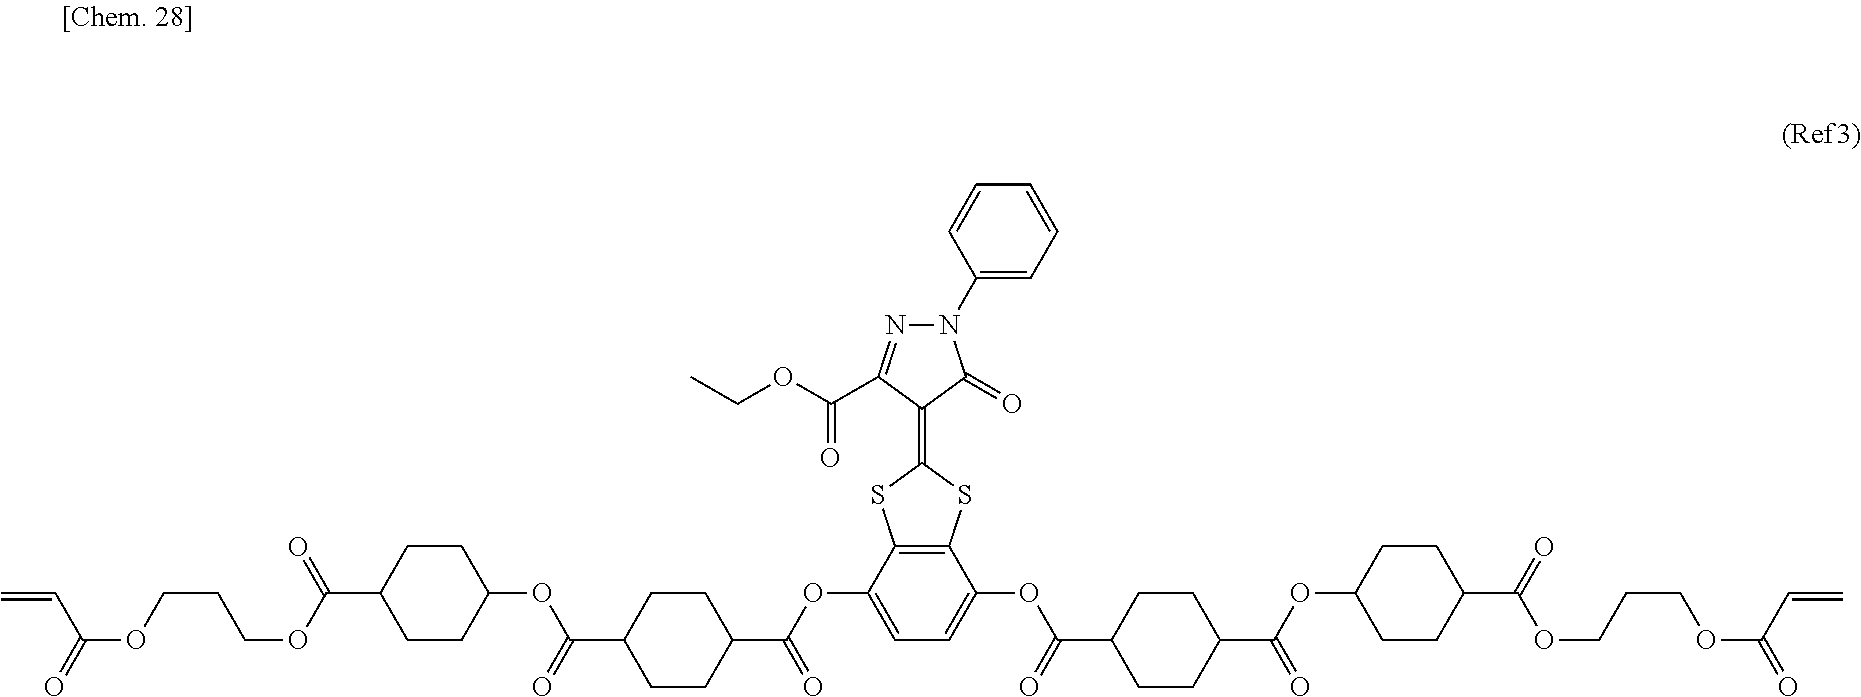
C1=C(OC(=O)C2CCC(C(OC3CCC(C(OCCCOC(C=C)=O)=O)CC3)=O)CC2)C2=C(C(OC(=O)C3CCC(C(OC4CCC(C(OCCCOC(C=C)=O)=O)CC4)=O)CC3)=C1)SC(=C1C(C(OCC)=O)=NN(C3=CC=CC=C3)C1=O)S2
